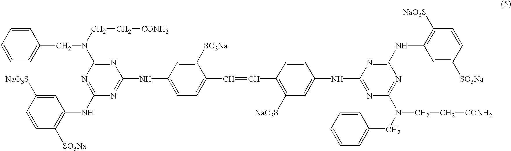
C1=CC=CC=C1CN(CC[CONH2])C1=NC(NC2=CC=C(C=CC3=C([NaO3S])C=C(NC4=NC(N(CC5=CC=CC=C5)CC[CONH2])=NC(NC5=C([NaO3S])C=CC([SO3Na])=C5)=N4)C=C3)C([SO3Na])=C2)=NC(NC2=C([SO3Na])C=CC([NaO3S])=C2)=N1
